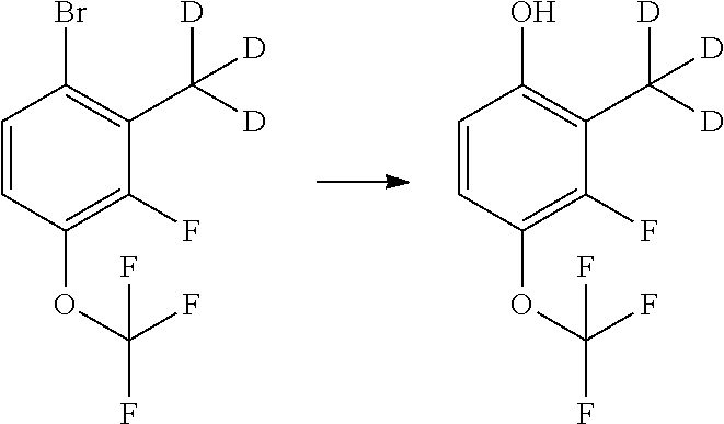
C1=CC(OC(F)(F)F)=C(F)C(C([D])([D])[D])=C1Br.C1=CC(OC(F)(F)F)=C(F)C(C([D])([D])[D])=C1O
